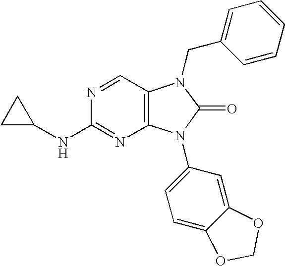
N1=CC2=C(N=C1NC1CC1)N(C1=CC=C3C(=C1)OCO3)C(=O)N2CC1=CC=CC=C1
